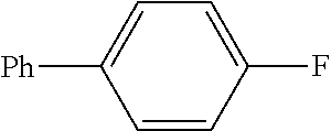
C1=CC(F)=CC=C1[Ph]
